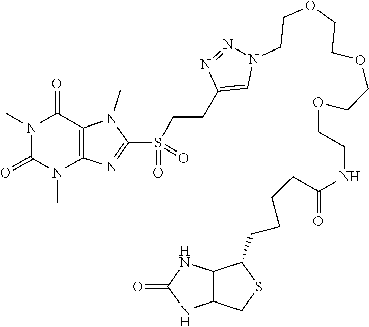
N1(C)C(=O)N(C)C2=C(C1=O)N(C)C(S(CCC1=CN(CCOCCOCCOCCNC(CCCCC3C4C(CS3)NC(=O)N4)=O)N=N1)(=O)=O)=N2
